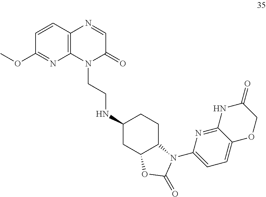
N1(CCNC2CC3C(CC2)N(C2=CC=C4C(=N2)NC(=O)CO4)C(=O)O3)C(=O)C=NC2=C1N=C(OC)C=C2
